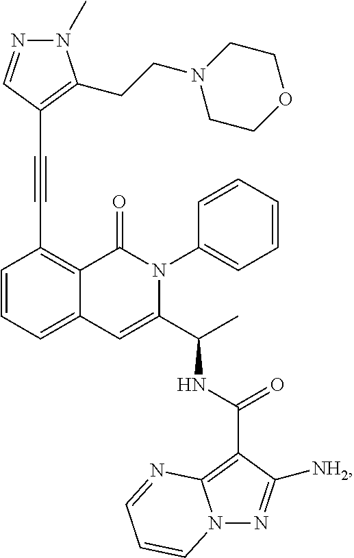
C1=CC=C2C(=C1C#CC1=C(CCN3CCOCC3)N(C)N=C1)C(=O)N(C1=CC=CC=C1)C(C(C)NC(=O)C1=C3N(N=C1[NH2])C=CC=N3)=C2
